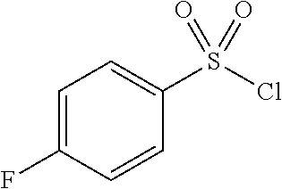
C1(S(Cl)(=O)=O)=CC=C(F)C=C1
